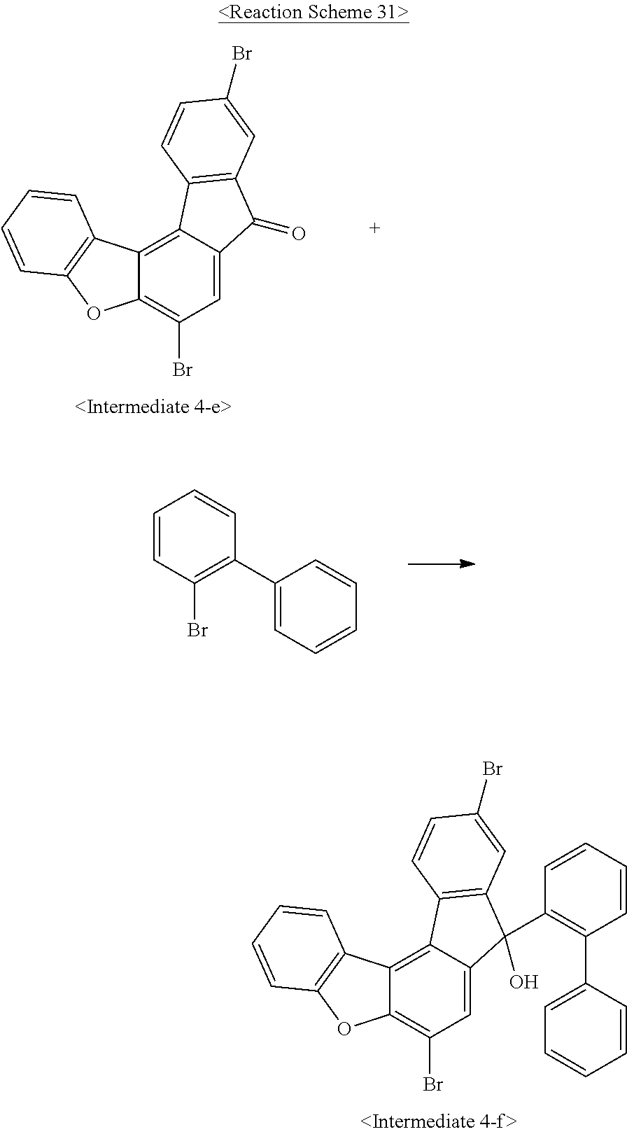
C1=C2C(=C3C(=C1Br)OC1=C3C=CC=C1)C1=C(C2(C2=C(C3=CC=CC=C3)C=CC=C2)O)C=C(Br)C=C1.C1=C2C(=C3C(=C1Br)OC1=C3C=CC=C1)C1=C(C2=O)C=C(Br)C=C1.C1=CC(Br)=C(C2=CC=CC=C2)C=C1
